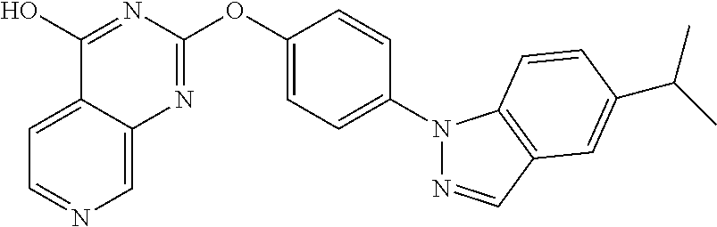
C1=C2C(=CN=C1)N=C(OC1=CC=C(N3N=CC4=C3C=CC(C(C)C)=C4)C=C1)N=C2O
